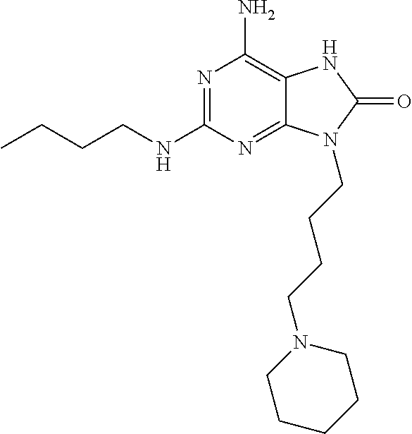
N(C1=NC(N)=C2C(=N1)N(CCCCN1CCCCC1)C(=O)N2)CCCC
